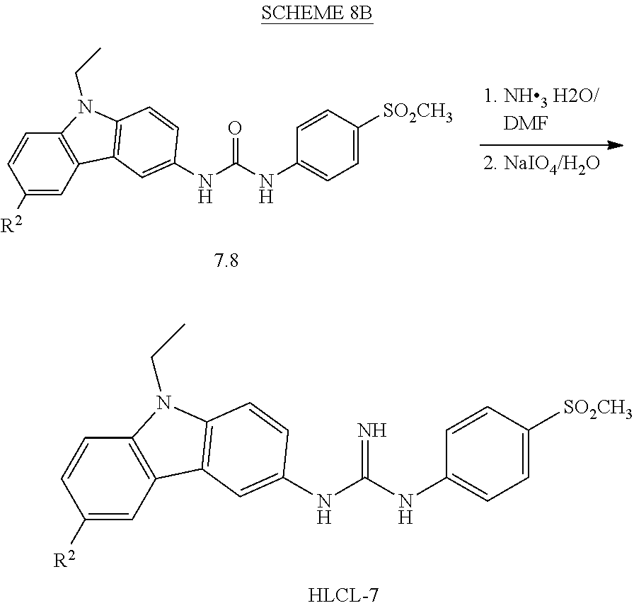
C1([R2])=CC2=C(C=C1)N(CC)C1=C2C=C(NC(NC2=CC=C([SO2CH3])C=C2)=O)C=C1.C1([R2])=CC2=C(C=C1)N(CC)C1=C2C=C(NC(NC2=CC=C([SO2CH3])C=C2)=N)C=C1
